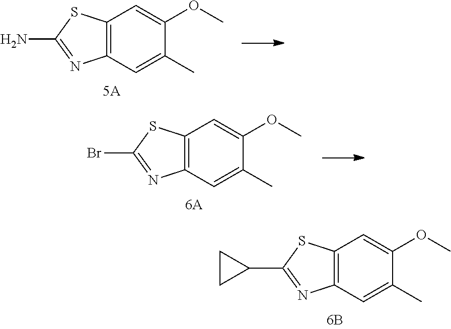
C12=C(C=C(C)C(OC)=C1)N=C(C1CC1)S2.C12=C(C=C(C)C(OC)=C1)N=C(N)S2.C12=C(C=C(C)C(OC)=C1)N=C(Br)S2
